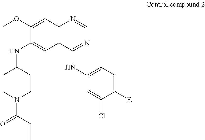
C1CN(C(C=C)=O)CCC1NC1=CC2=C(C=C1OC)N=CN=C2NC1=CC=C(F)C(Cl)=C1
